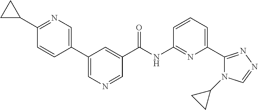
C1(C2=CN=C(C3CC3)C=C2)=CN=CC(C(NC2=NC(C3=NN=CN3C3CC3)=CC=C2)=O)=C1
